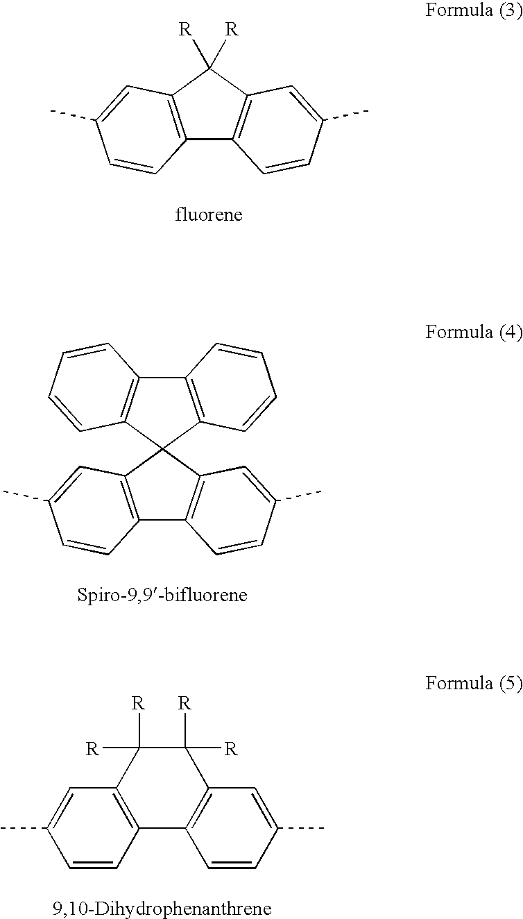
C12=C(C([R])([R])C3=C1C=CC(C)=C3)C=C(C)C=C2.C12=C(C3(C4=C1C=CC(C)=C4)C1=C(C4=C3C=CC=C4)C=CC=C1)C=C(C)C=C2.C1=CC2=C(C=C1C)C([R])([R])C([R])([R])C1=C2C=CC(C)=C1
